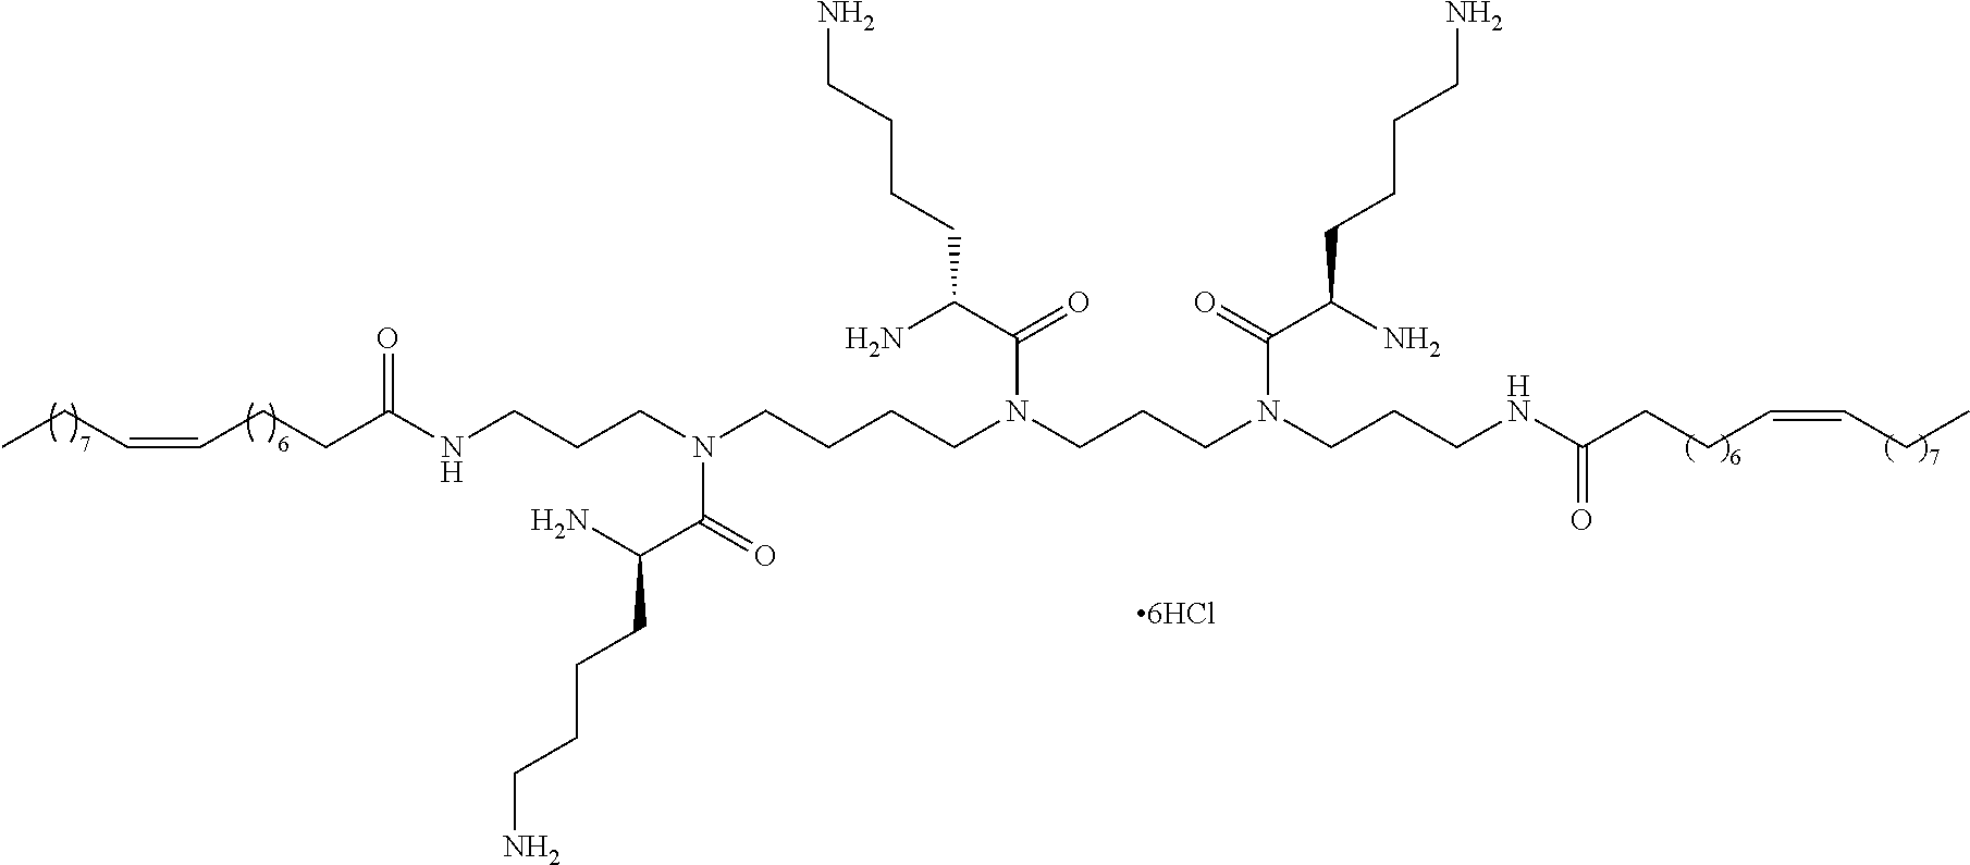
C(CN(CCCCN(CCCN(CCCNC(CCC=CCC)=O)C(C(N)CCCCN)=O)C(=O)C(N)CCCCN)C(C(CCCCN)N)=O)CNC(CCC=CCC)=O
